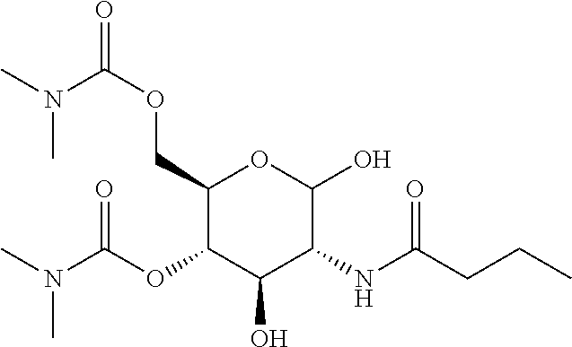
C1(COC(=O)N(C)C)C(OC(=O)N(C)C)C(O)C(NC(CCC)=O)C(O)O1
